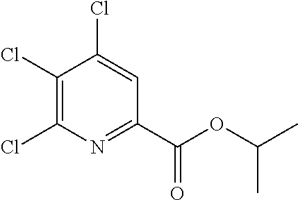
C1(Cl)=C(Cl)N=C(C(OC(C)C)=O)C=C1Cl
